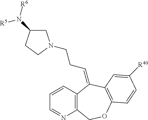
C1=CC2=C(N=C1)COC1=C(C2=CCCN2CC(N([R6])[R5])CC2)C=C([R40])C=C1
